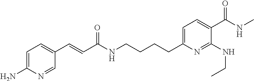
C1=C(N)N=CC(C=CC(NCCCCC2=CC=C(C(NC)=O)C(NCC)=N2)=O)=C1
